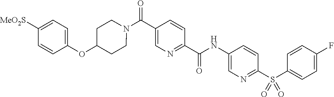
N(C(C1=NC=C(C(=O)N2CCC(OC3=CC=C([SO2Me])C=C3)CC2)C=C1)=O)C1=CN=C(S(C2=CC=C(F)C=C2)(=O)=O)C=C1
